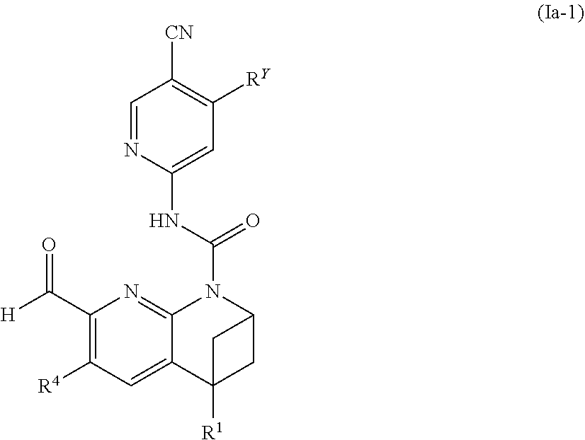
C1(C(=O)[H])=C([R4])C=C2C(=N1)N(C(=O)NC1=CC([RY])=C([CN])C=N1)C1CC2([R1])C1
